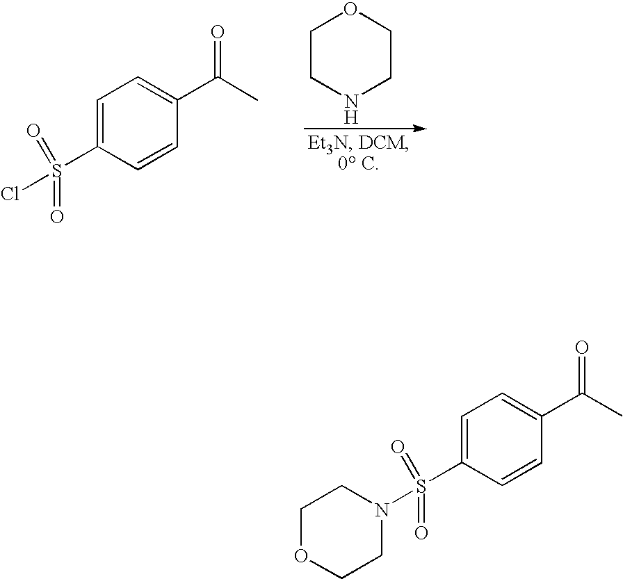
C1=C(S(Cl)(=O)=O)C=CC(C(C)=O)=C1.C1CNCCO1.C1=C(S(N2CCOCC2)(=O)=O)C=CC(C(C)=O)=C1
